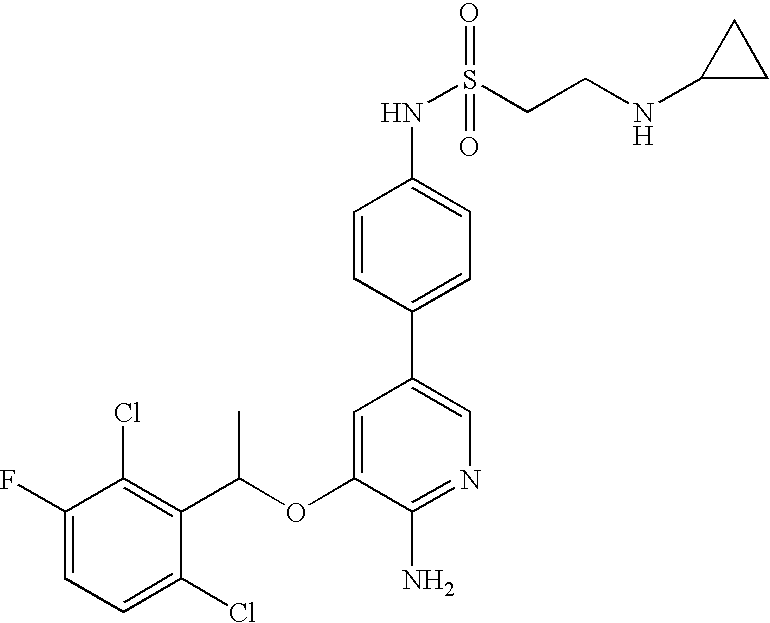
C1=C(F)C(Cl)=C(C(OC2=CC(C3=CC=C(NS(CCNC4CC4)(=O)=O)C=C3)=CN=C2N)C)C(Cl)=C1
